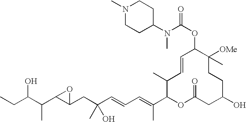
CCC(C(C1C(CC(C=CC=C(C2OC(=O)CC(O)CCC([OMe])(C)C(OC(N(C3CCN(C)CC3)C)=O)C=CC2C)C)(O)C)O1)C)O
